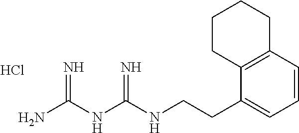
Cl.C(NC(NC(N)=N)=N)CC1=CC=CC2=C1CCCC2
